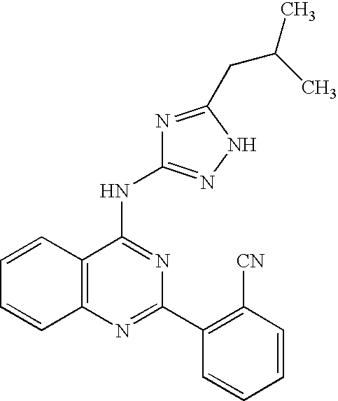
C12=C(N=C(C3=C([CN])C=CC=C3)N=C1NC1=NNC(CC(C)C)=N1)C=CC=C2
